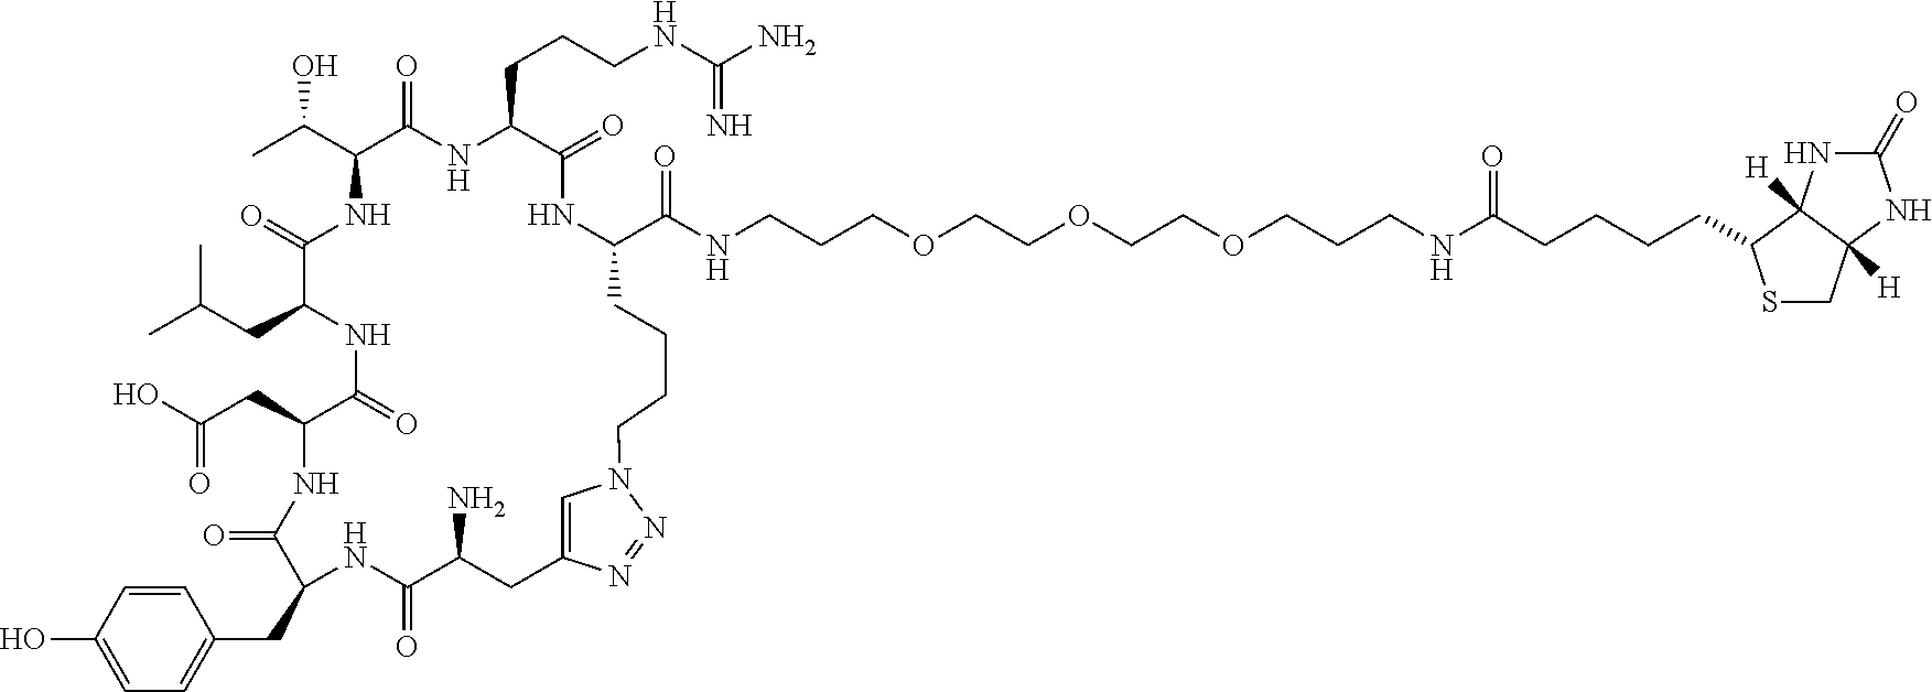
O=C(CC1C(=O)NC(CC(C)C)C(=O)NC(C(O)C)C(=O)NC(CCCNC(=N)N)C(=O)NC(C(NCCCOCCOCCOCCCNC(CCCCC2SCC3([H])C2([H])NC(=O)N3)=O)=O)CCCCN2C=C(CC(N)C(=O)NC(CC3=CC=C(O)C=C3)C(=O)N1)N=N2)O
